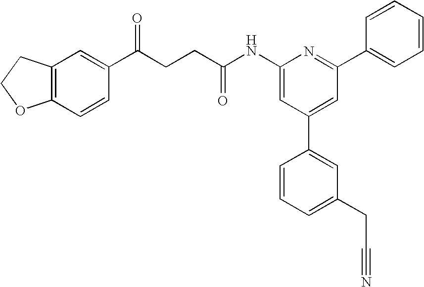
C1(NC(CCC(C2=CC3=C(C=C2)OCC3)=O)=O)=CC(C2=CC(CC#N)=CC=C2)=CC(C2=CC=CC=C2)=N1
